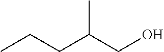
C(C(CO)C)CC
